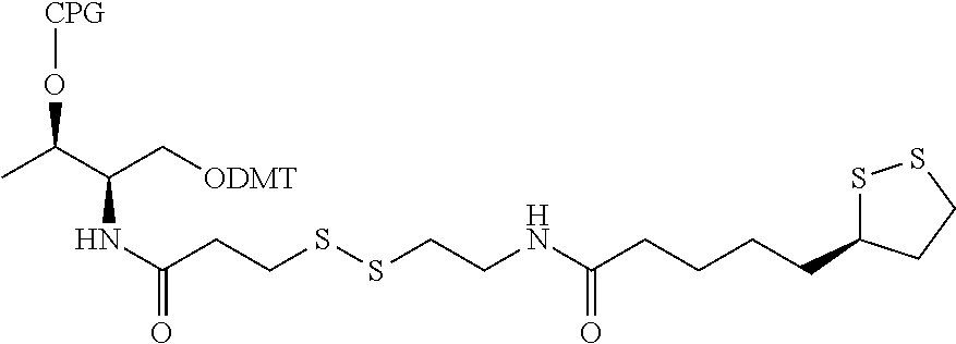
S1C(CCCCC(NCCSSCCC(NC(C[ODMT])C(C)O[CPG])=O)=O)CCS1
